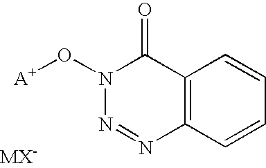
C12=C(C=CC=C1)N=NN(O[A+])C2=O
